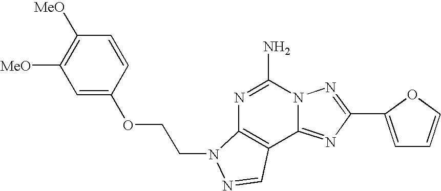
N1=C(N)N2C(=NC(C3=CC=CO3)=N2)C2=C1N(CCOC1=CC([MeO])=C([MeO])C=C1)N=C2
